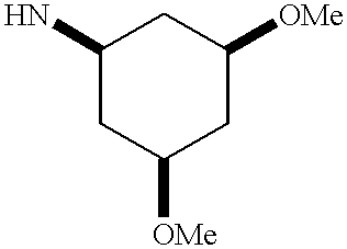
C1C([OMe])CC([OMe])CC1N
